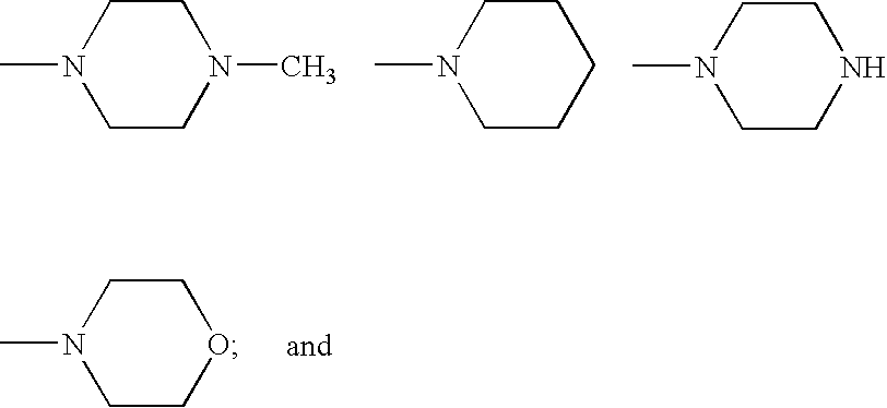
CN1CCN(C)CC1.CN1CCCCC1.CN1CCNCC1.CN1CCOCC1
